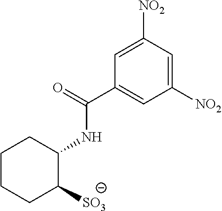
C1CCC([SO3])C(NC(C2=CC([NO2])=CC([NO2])=C2)=O)C1
